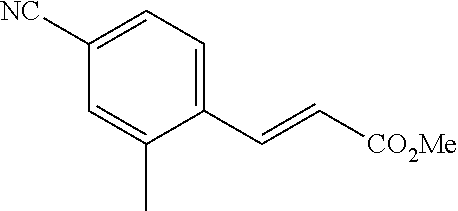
C1([NC])=CC=C(C=C[CO2Me])C(C)=C1
